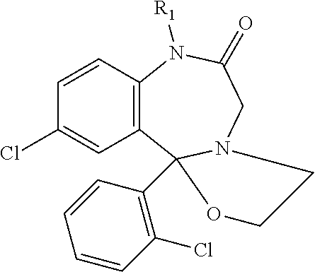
C1=CC2=C(C=C1Cl)C1(C3=C(Cl)C=CC=C3)N(CC(=O)N2[R1])CCO1
